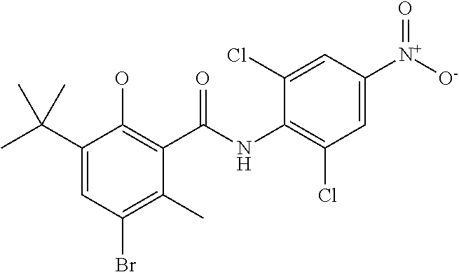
C1(C(C)(C)C)=CC(Br)=C(C)C(C(NC2=C(Cl)C=C([N+]([O-])=O)C=C2Cl)=O)=C1O
